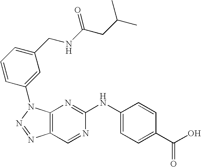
C12=C(N(C3=CC(CNC(CC(C)C)=O)=CC=C3)N=N1)N=C(NC1=CC=C(C(O)=O)C=C1)N=C2
